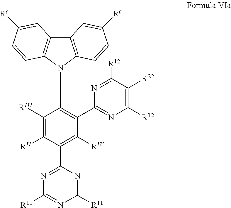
C12=C(N(C3=C(C4=NC([R12])=C([R22])C([R12])=N4)C([RIV])=C(C4=NC([R11])=NC([R11])=N4)C([RII])=C3[RIII])C3=C1C=C([Rc])C=C3)C=CC([Rc])=C2
